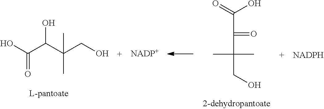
OC(C(C(CO)(C)C)O)=O.CC(C)(C(C(=O)O)=O)CO
